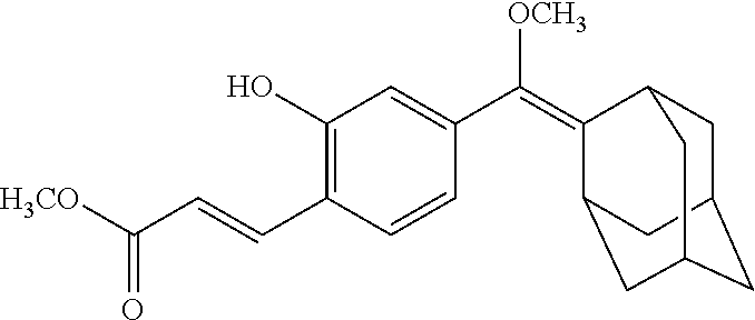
C1C2CC3CC(C(=C(C4=CC(O)=C(C=CC([H3CO])=O)C=C4)[OCH3])C1C3)C2
